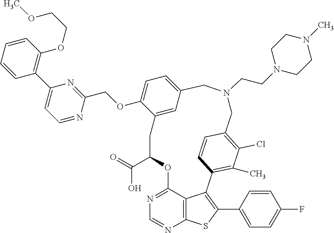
O(C1=CC=C2C=C1CC(C(O)=O)OC1=NC=NC3=C1C(=C(C1=CC=C(F)C=C1)S3)C1=C(C)C(Cl)=C(C=C1)CN(CCN1CCN(C)CC1)C2)CC1=NC(C2=C(OCCOC)C=CC=C2)=CC=N1
